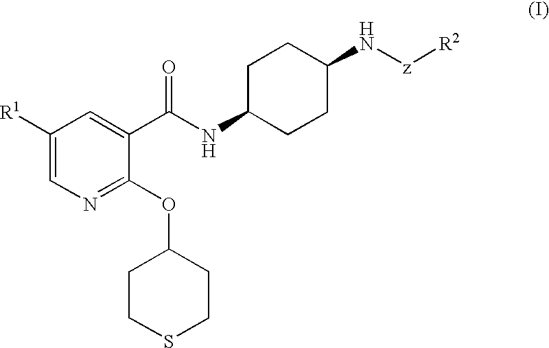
C1CSCCC1OC1=NC=C([R1])C=C1C(NC1CCC(N[z][R2])CC1)=O
